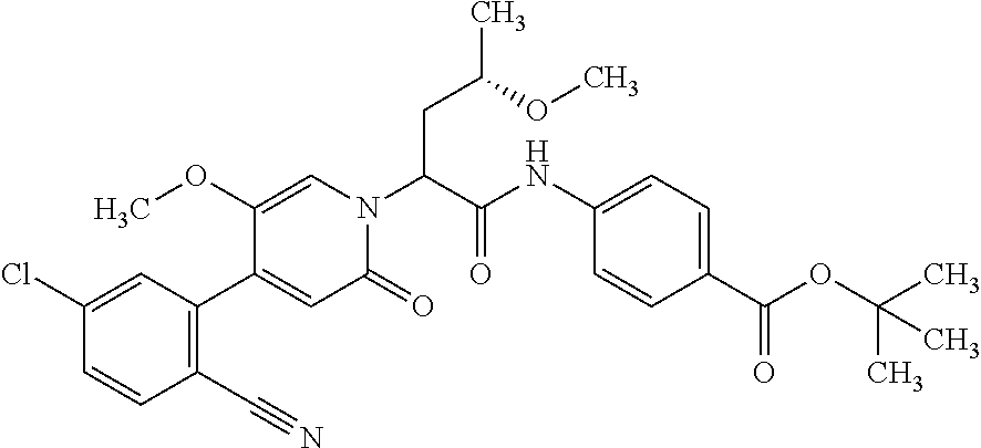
C(C(C)OC)C(N1C=C(OC)C(C2=C(C#N)C=CC(Cl)=C2)=CC1=O)C(=O)NC1=CC=C(C(OC(C)(C)C)=O)C=C1
